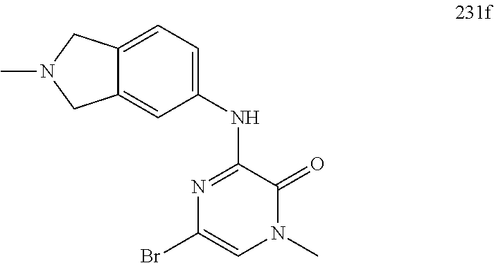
C1(NC2=NC(Br)=CN(C)C2=O)=CC=C2C(=C1)CN(C)C2
